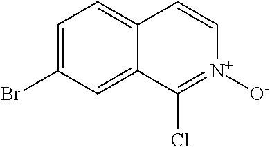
C1=C(Br)C=C2C(=C1)C=C[N+]([O-])=C2Cl
